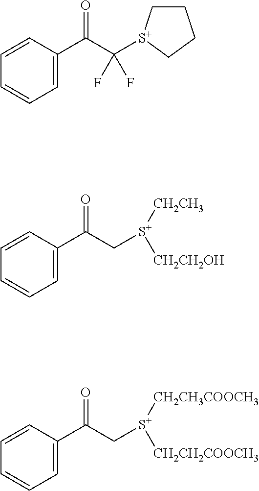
C1=CC(C(C([S+]2CCCC2)(F)F)=O)=CC=C1.C1=CC(C(C[S+]([CH2CH3])[CH2CH2OH])=O)=CC=C1.C1=CC(C(C[S+]([CH2CH3COOCH3])[CH2CH2COOCH3])=O)=CC=C1
